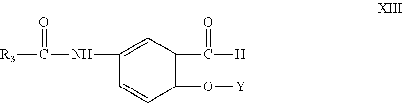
C1(O[Y])=C(C([H])=O)C=C(NC([R3])=O)C=C1
